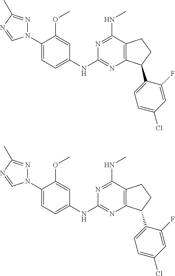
C1(N2N=C(C)N=C2)=CC=C(NC2=NC3=C(C(NC)=N2)CCC3C2=CC=C(Cl)C=C2F)C=C1OC.C1(N2N=C(C)N=C2)=CC=C(NC2=NC3=C(C(NC)=N2)CCC3C2=CC=C(Cl)C=C2F)C=C1OC
